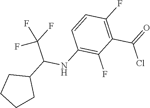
ClC(C1=C(F)C=CC(NC(C2CCCC2)C(F)(F)F)=C1F)=O
